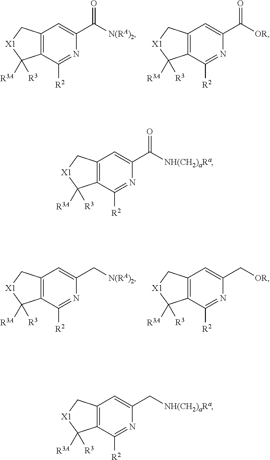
C12=C(C([R2])=NC(C([N(RA)2])=O)=C1)C([R3A])([R3])[X1]C2.C12=C(C([R2])=NC(C([OR])=O)=C1)C([R3A])([R3])[X1]C2.C12=C(C([R2])=NC(C[N(RA)2])=C1)C([R3A])([R3])[X1]C2.C12=C(C([R2])=NC(C[OR])=C1)C([R3A])([R3])[X1]C2.C12=C(C([R2])=NC(C([NH(CH2)aRa])=O)=C1)C([R3A])([R3])[X1]C2.C12=C(C([R2])=NC(C[NH(CH2)aRa])=C1)C([R3A])([R3])[X1]C2
